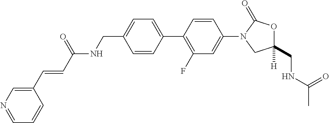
C1(CNC(C=CC2=CN=CC=C2)=O)=CC=C(C2=C(F)C=C(N3CC(CNC(C)=O)([H])OC3=O)C=C2)C=C1
